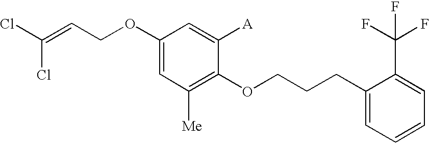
C1(OCC=C(Cl)Cl)=CC([Me])=C(OCCCC2=CC=CC=C2C(F)(F)F)C([A])=C1
